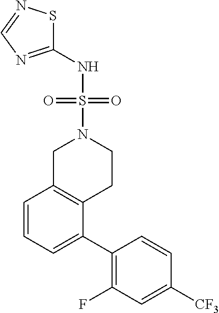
C1(F)=C(C2=CC=CC3=C2CCN(S(=O)(=O)NC2=NC=NS2)C3)C=CC([CF3])=C1
